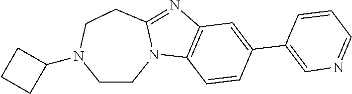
C12=C(C=CC(C3=CN=CC=C3)=C1)N1C(=N2)CCN(C2CCC2)CC1
